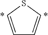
C1=CSC=C1.*.*
